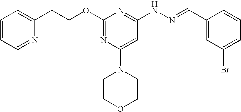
C(OC1=NC(N2CCOCC2)=CC(NN=CC2=CC(Br)=CC=C2)=N1)CC1=CC=CC=N1
